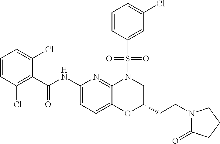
C1(C(NC2=CC=C3C(=N2)N(S(C2=CC(Cl)=CC=C2)(=O)=O)CC(CCN2C(=O)CCC2)O3)=O)=C(Cl)C=CC=C1Cl
